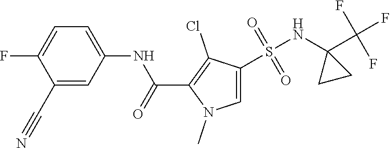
FC1=CC=C(NC(=O)C2=C(Cl)C(S(NC3(C(F)(F)F)CC3)(=O)=O)=CN2C)C=C1C#N
